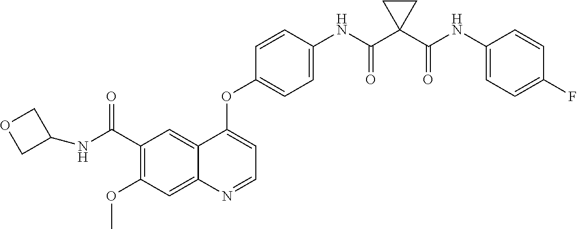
C12=CC(C(NC3COC3)=O)=C(OC)C=C1N=CC=C2OC1=CC=C(NC(C2(C(NC3=CC=C(F)C=C3)=O)CC2)=O)C=C1
